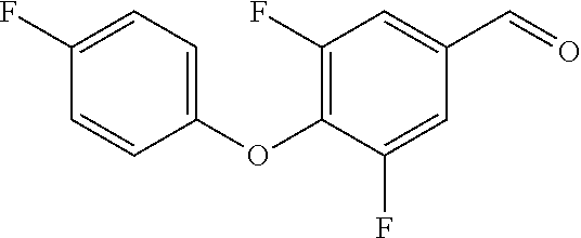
C1(OC2=C(F)C=C(C=O)C=C2F)=CC=C(F)C=C1
